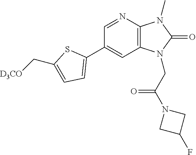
C1(C2=CC=C(C[D3CO])S2)=CC2=C(N=C1)N(C)C(=O)N2CC(N1CC(F)C1)=O
